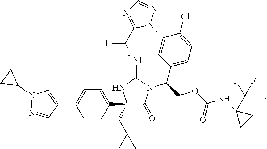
C1(C2=CC=C(C3(CC(C)(C)C)NC(=N)N(C(COC(NC4(C(F)(F)F)CC4)=O)C4=CC=C(Cl)C(N5N=CN=C5C(F)F)=C4)C3=O)C=C2)=CN(C2CC2)N=C1
